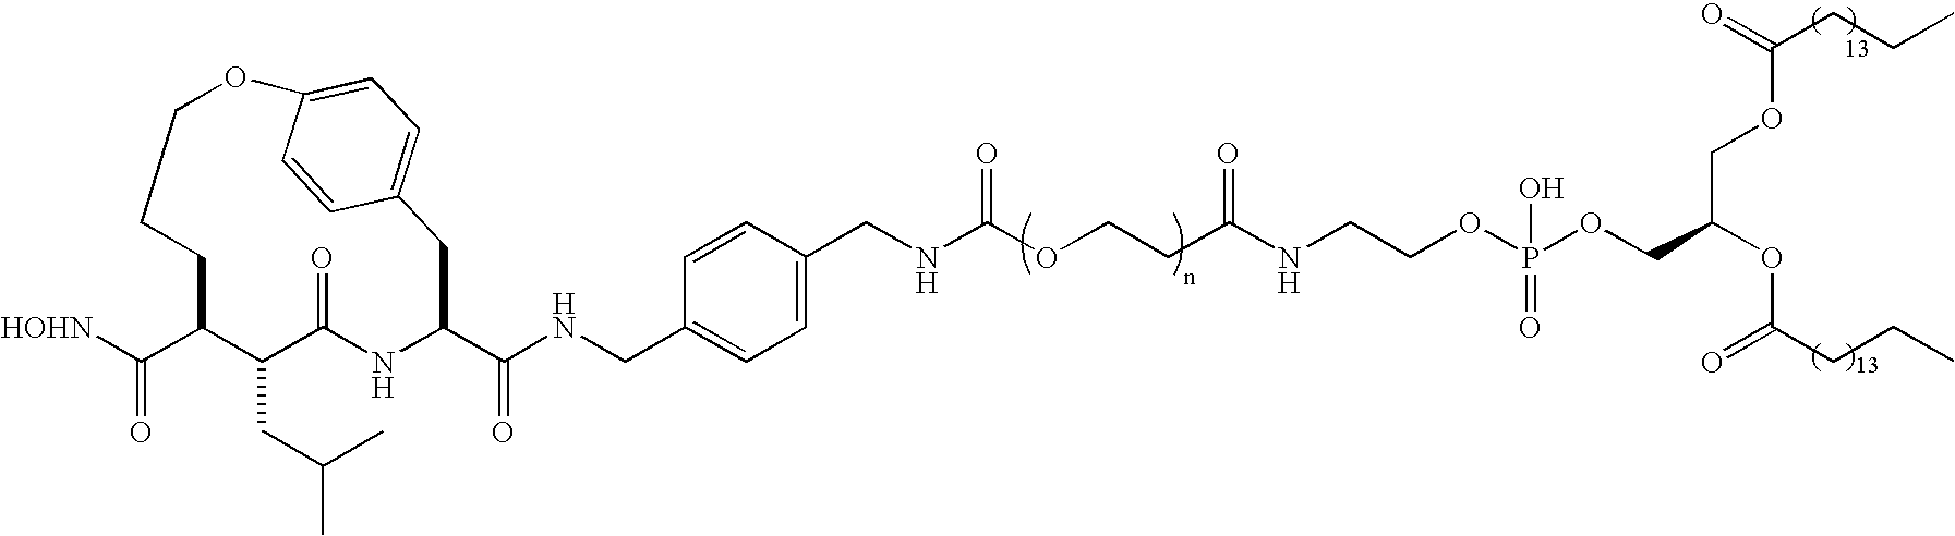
[HOHN]C(C1C(CC(C)C)C(=O)NC(C(NCC2=CC=C(CNC(OCCC(NCCOP(OCC(OC(CCC)=O)COC(CCC)=O)(O)=O)=O)=O)C=C2)=O)CC2=CC=C(OCCC1)C=C2)=O
